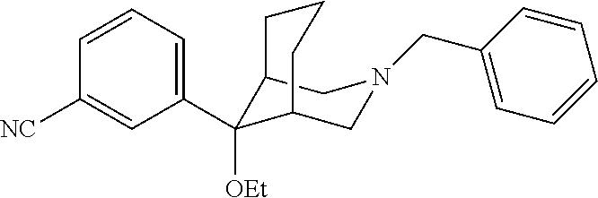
C12C([OEt])(C3=CC=CC([NC])=C3)C(CN(CC3=CC=CC=C3)C1)CCC2
